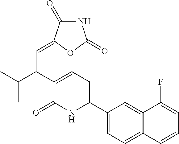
C1(C2=CC=C(C(C(C)C)C=C3C(=O)NC(=O)O3)C(=O)N2)=CC=C2C(=C1)C(F)=CC=C2
